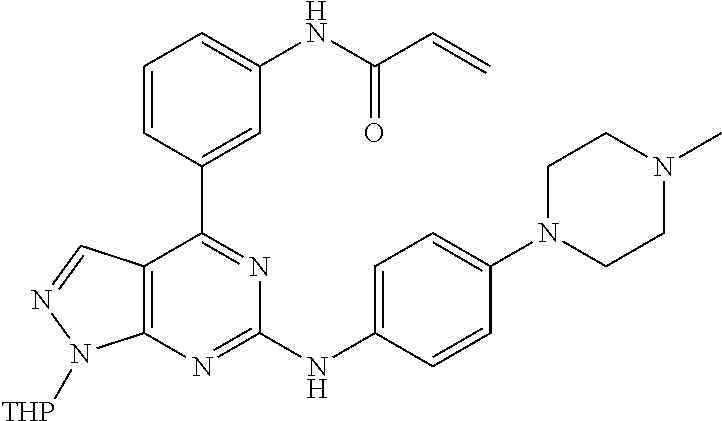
C1=CC(C2=NC(NC3=CC=C(N4CCN(C)CC4)C=C3)=NC3=C2C=NN3[THP])=CC(NC(C=C)=O)=C1
